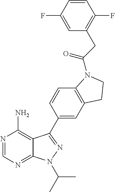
N1=CN=C2C(=C1N)C(C1=CC3=C(C=C1)N(C(=O)CC1=C(F)C=CC(F)=C1)CC3)=NN2C(C)C
